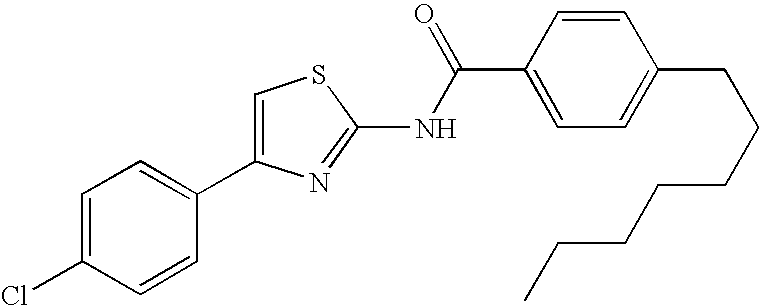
C1=C(C2=CC=C(Cl)C=C2)N=C(NC(C2=CC=C(CCCCCCC)C=C2)=O)S1
